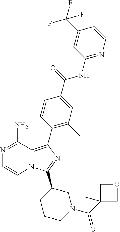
N12C(=C(C3=C(C)C=C(C(=O)NC4=NC=CC(C(F)(F)F)=C4)C=C3)N=C1C1CCCN(C(C3(C)COC3)=O)C1)C(N)=NC=C2
